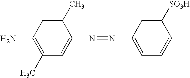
C1(C)=CC(N)=C(C)C=C1N=NC1=CC=CC([SO3H])=C1
